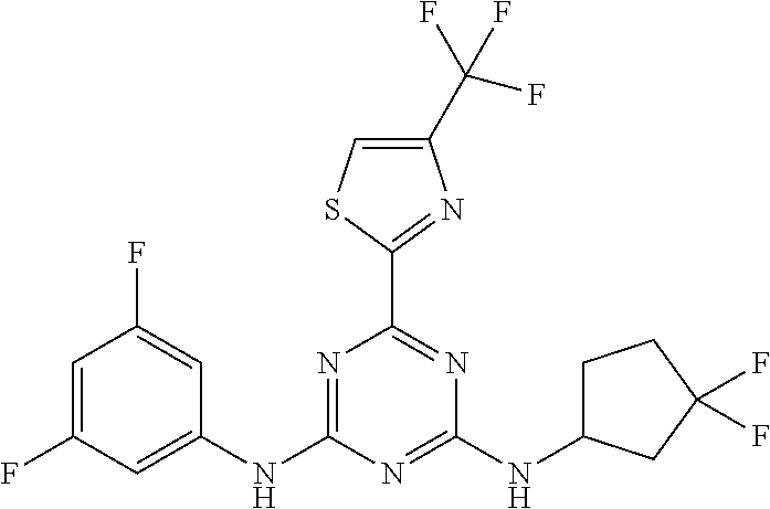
C1=C(F)C=C(NC2=NC(C3=NC(C(F)(F)F)=CS3)=NC(NC3CCC(F)(F)C3)=N2)C=C1F
